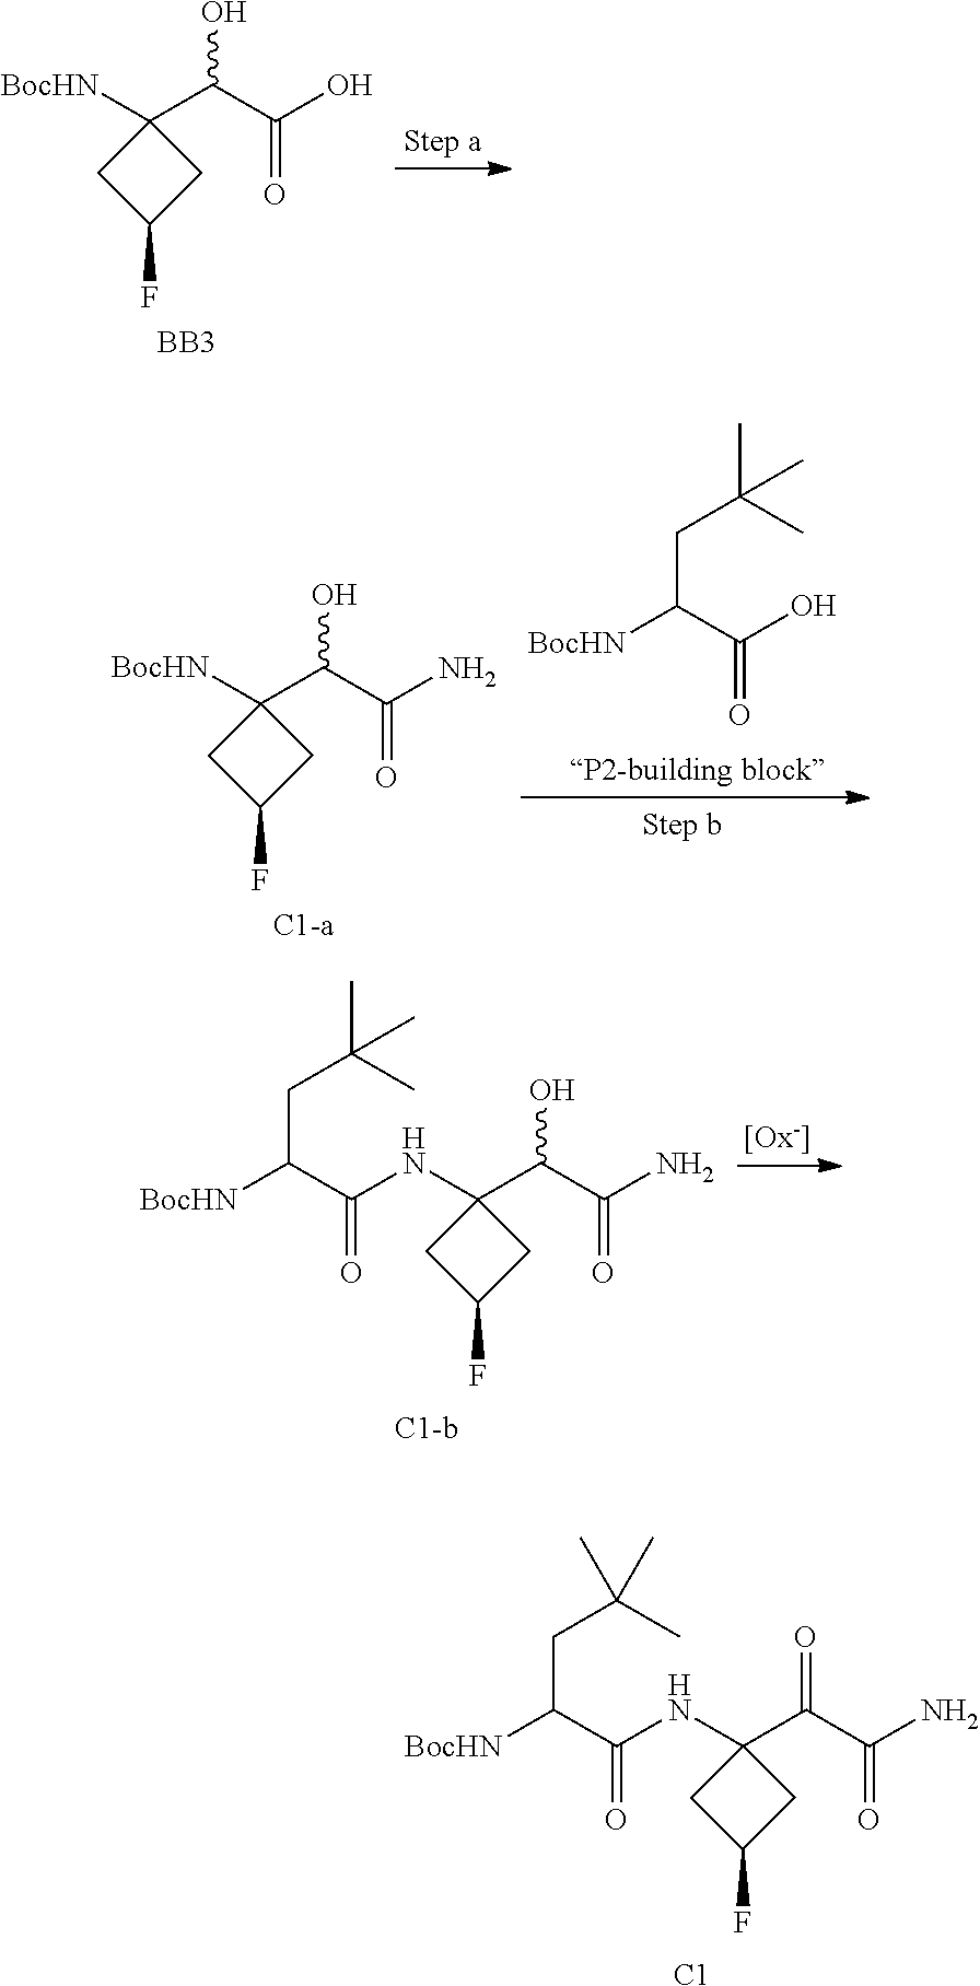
C1(NC(C([BocHN])CC(C)(C)C)=O)(C(C(N)=O)=O)CC(F)C1.[C1].C1([BocHN])(C(C(O)=O)O)CC(F)C1.[BB3].C1(NC(C([BocHN])CC(C)(C)C)=O)(C(C(N)=O)O)CC(F)C1.C1([BocHN])(C(C(N)=O)O)CC(F)C1.[C1-a].[BocHN]C(C(O)=O)CC(C)(C)C
